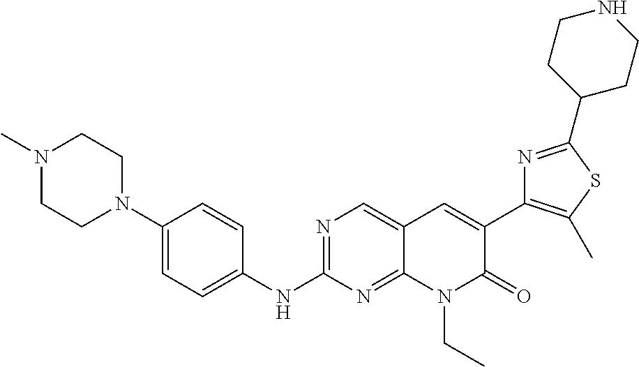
N1(C)CCN(C2=CC=C(NC3=NC=C4C(=N3)N(CC)C(=O)C(C3=C(C)SC(C5CCNCC5)=N3)=C4)C=C2)CC1
